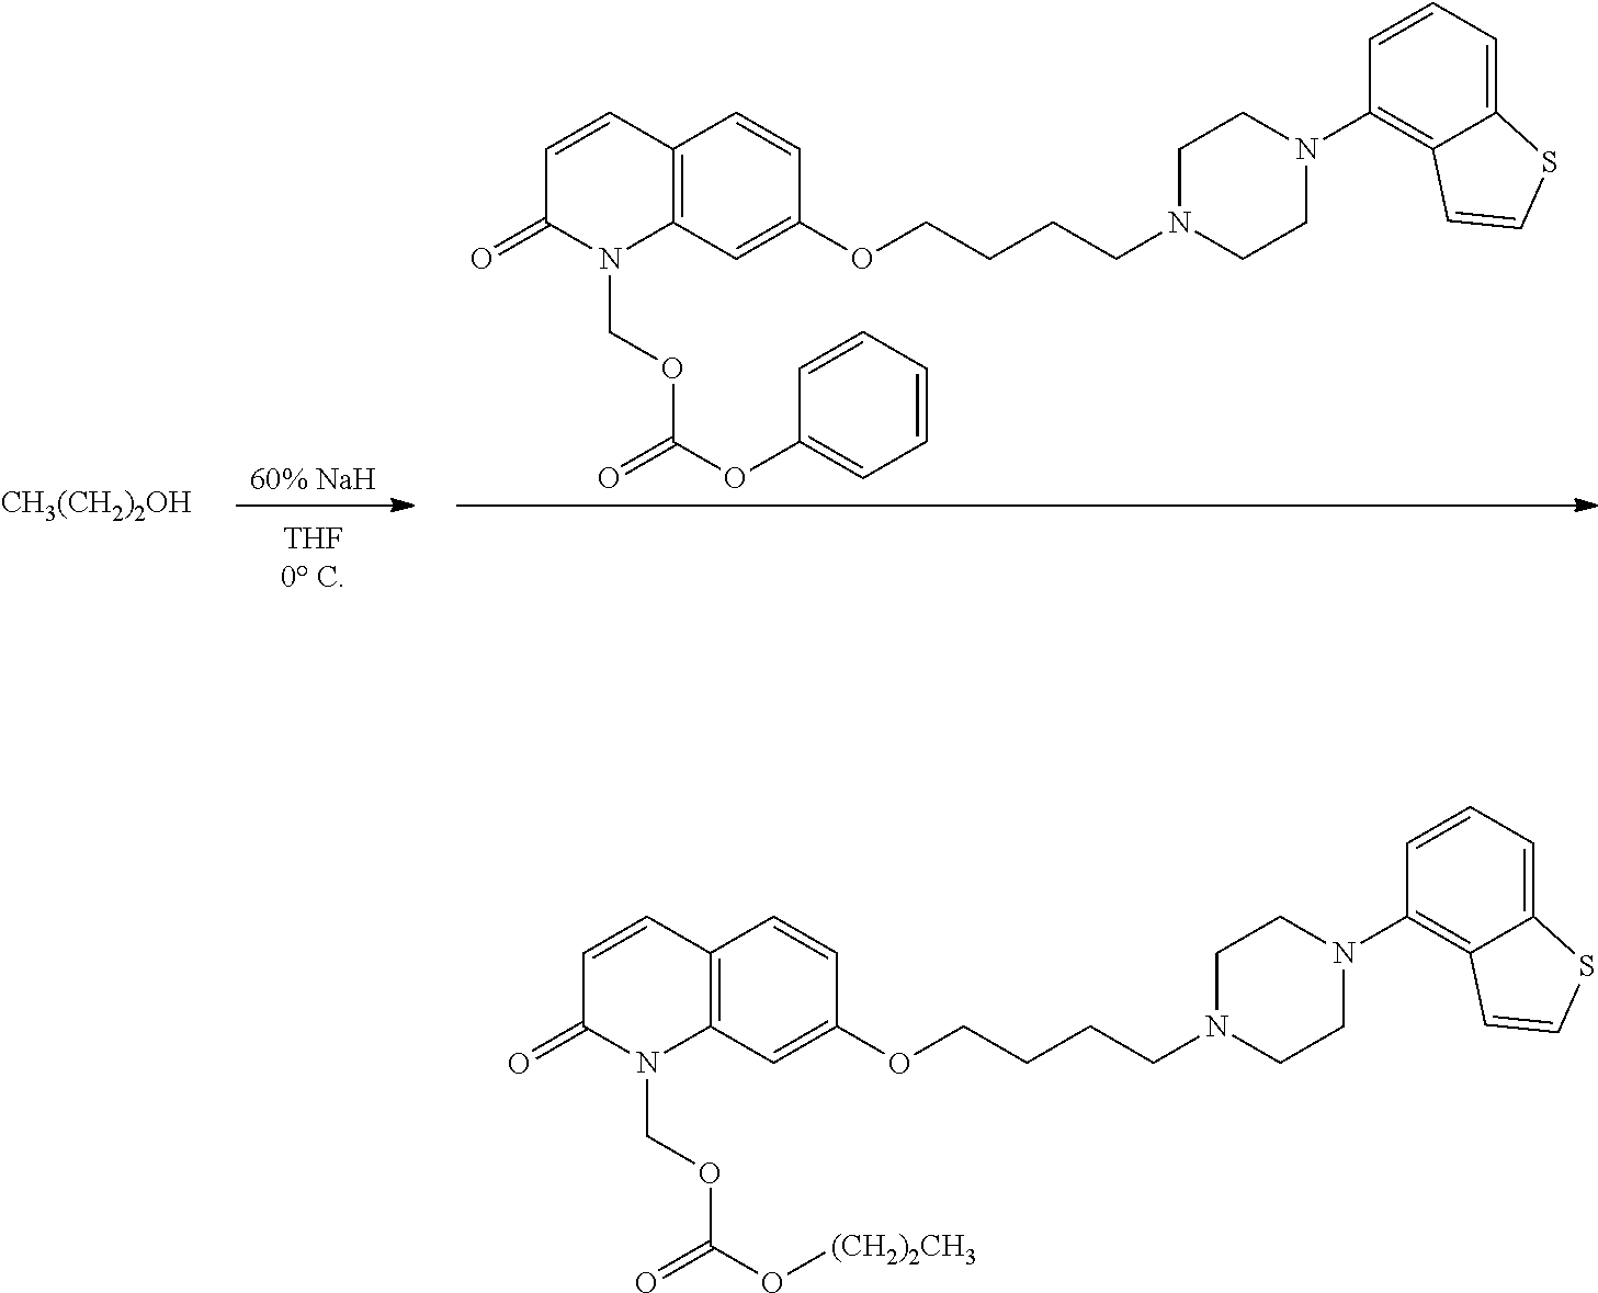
[60% NaH].C12=C(C=C(OCCCCN3CCN(C4=C5C(=CC=C4)SC=C5)CC3)C=C1)N(COC(OC1=CC=CC=C1)=O)C(=O)C=C2.[CH3(CH2)2OH].C12=C(C=C(OCCCCN3CCN(C4=C5C(=CC=C4)SC=C5)CC3)C=C1)N(COC(O[(CH2)2CH3])=O)C(=O)C=C2
